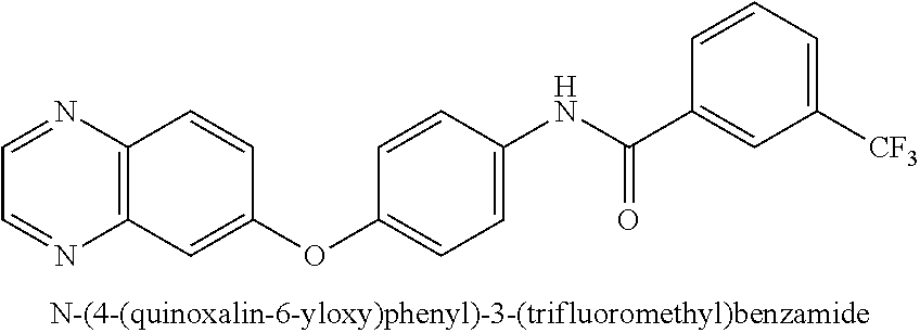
C12=C(N=CC=N1)C=CC(OC1=CC=C(NC(C3=CC([CF3])=CC=C3)=O)C=C1)=C2
